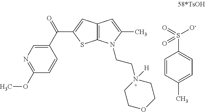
N1=C(OC)C=CC(C(=O)C2=CC3=C(S2)N(CCN2([H])CCOCC2)C(C)=C3)=C1.C1=CC(C)=CC=C1S(=O)([O-])=O
